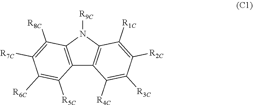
C12=C(N([R9C])C3=C1C([R4C])=C([R3C])C([R2C])=C3[R1C])C([R8C])=C([R7C])C([R6C])=C2[R5C]
